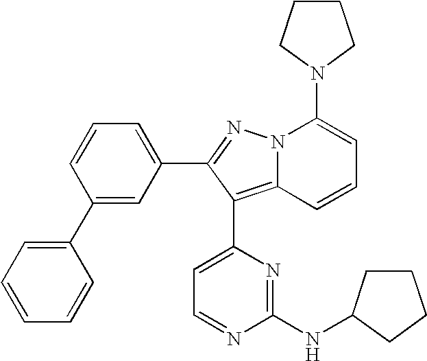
C1(C2=CC=CC=C2)=CC(C2=NN3C(=C2C2=CC=NC(NC4CCCC4)=N2)C=CC=C3N2CCCC2)=CC=C1
